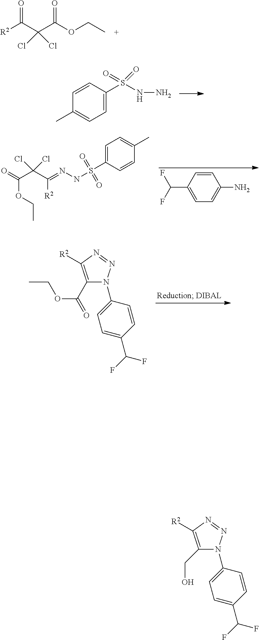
C1=CC(S(NN)(=O)=O)=CC=C1C.C1(C(=O)OCC)=C([R2])N=NN1C1=CC=C(C(F)F)C=C1.[R2]C(C(C(OCC)=O)(Cl)Cl)=O.C1(C(F)F)=CC=C(N)C=C1.C(=NNS(C1=CC=C(C)C=C1)(=O)=O)([R2])C(C(=O)OCC)(Cl)Cl.C1(CO)=C([R2])N=NN1C1=CC=C(C(F)F)C=C1
